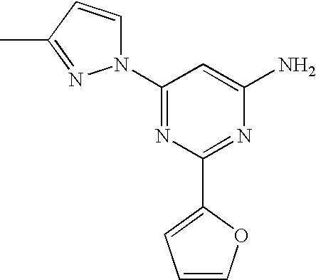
C1(N2C=CC(C)=N2)=NC(C2=CC=CO2)=NC(N)=C1
